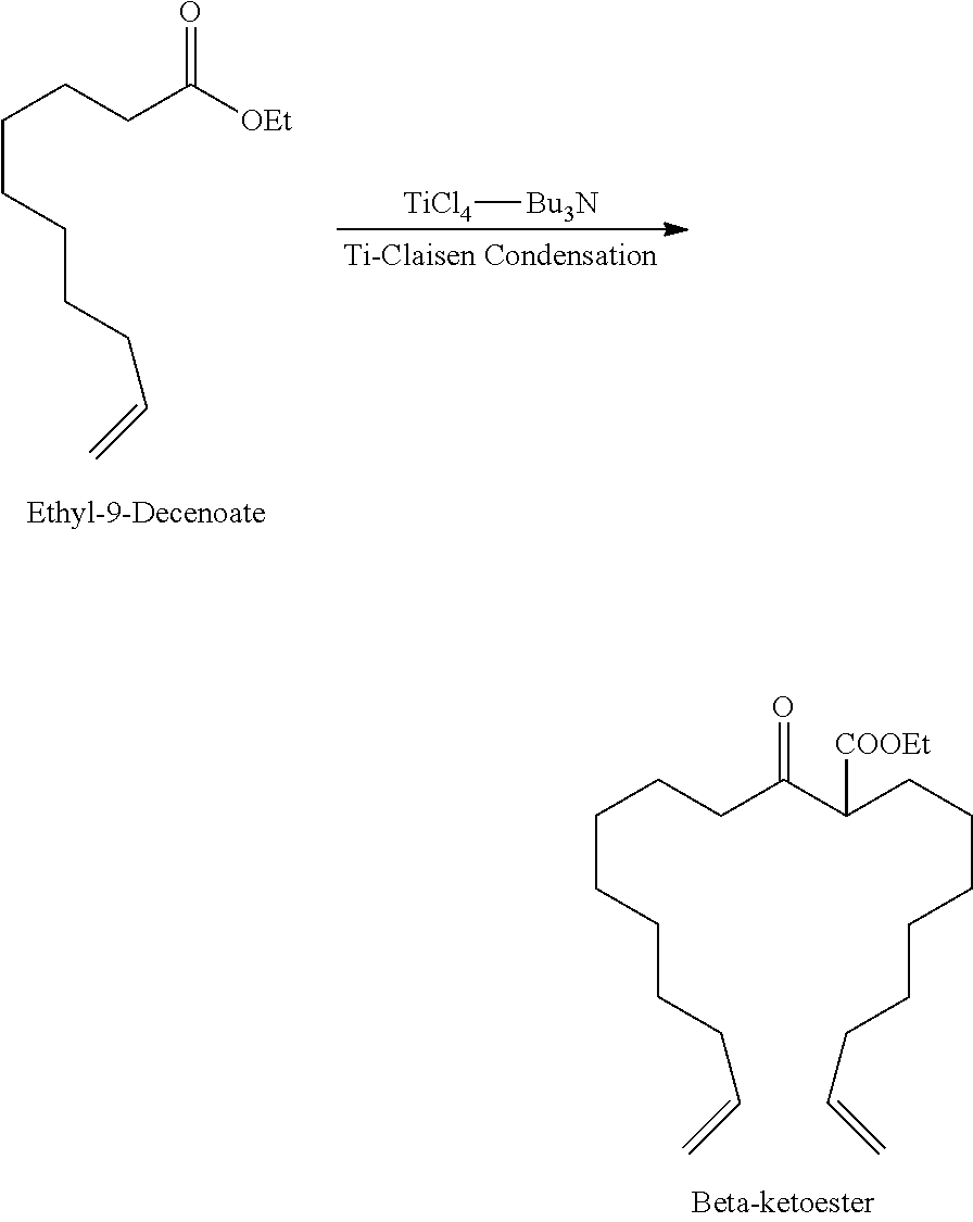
[TiCl4][Bu3N].C(CCCCC=C)CCC([OEt])=O.C(CCCCC=C)CCC(C(CCCCCCC=C)[COOEt])=O
